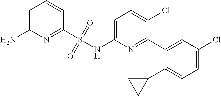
C1=C(NS(C2=NC(N)=CC=C2)(=O)=O)N=C(C2=CC(Cl)=CC=C2C2CC2)C(Cl)=C1
